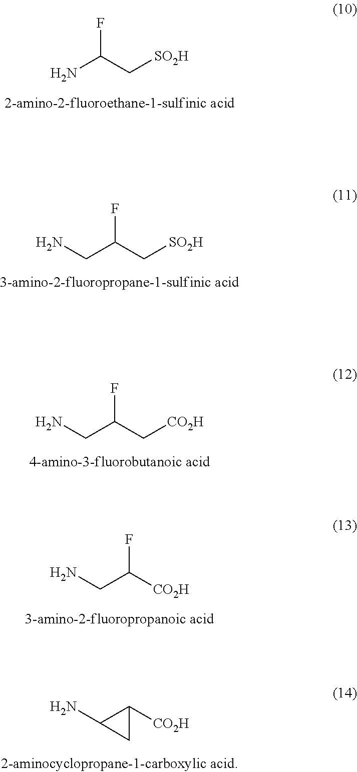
NC(C[SO2H])F.C(C(C[SO2H])F)N.C(C(C[CO2H])F)N.C(C([CO2H])F)N.C1(N)C([CO2H])C1
